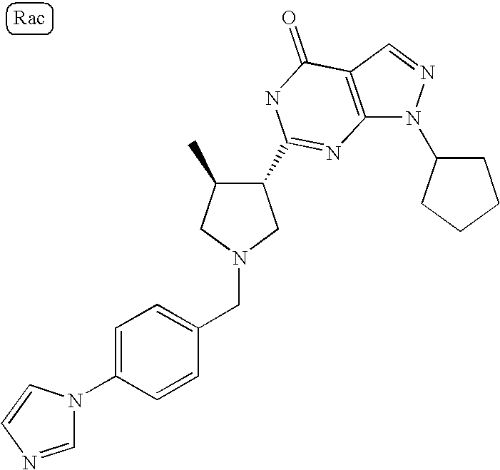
C12=C(C=NN1C1CCCC1)C(=O)NC(C1C(C)CN(CC3=CC=C(N4C=NC=C4)C=C3)C1)=N2
